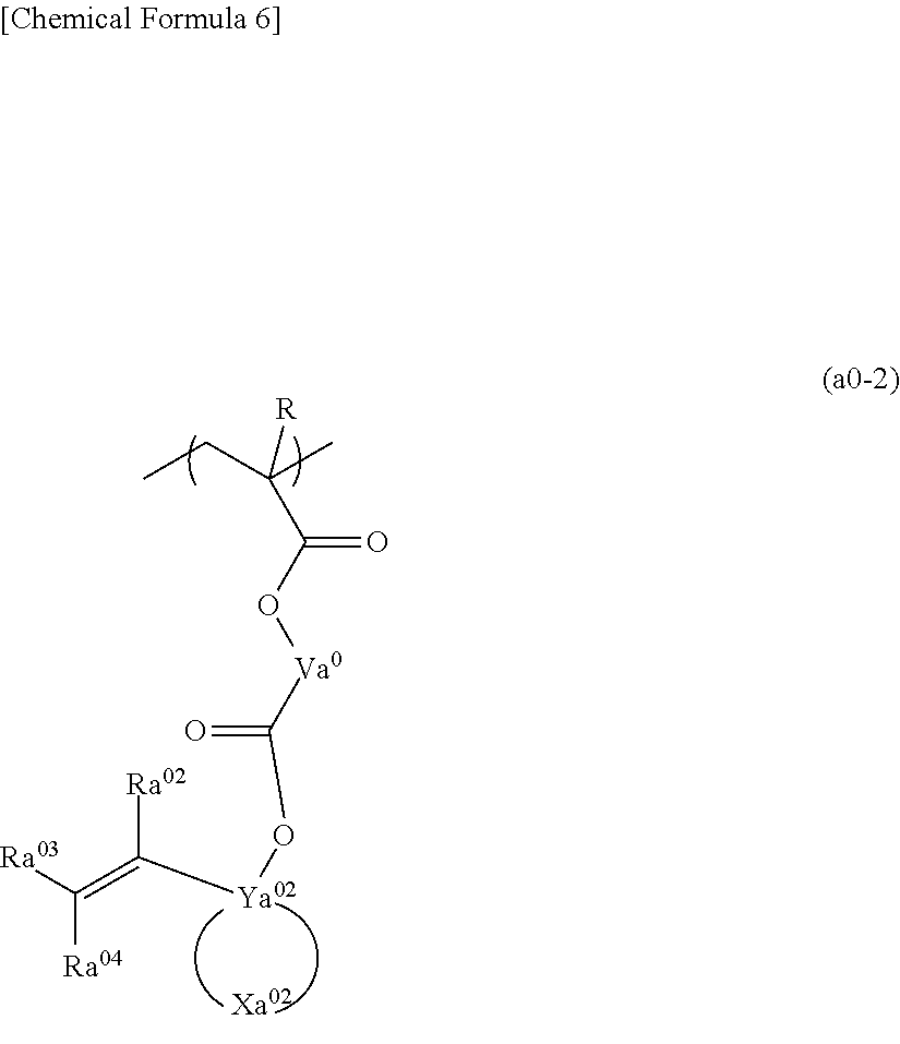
CCC(C)([R])C(O[Va0]C(O[Ya02]C(=C([Ra03])[Ra04])[Ra02])=O)=O.[Xa02]
